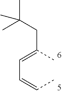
C(C)=CC=C(C)CC(C)(C)C
